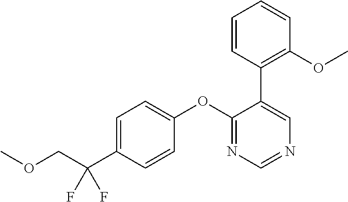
C1(OC2=CC=C(C(COC)(F)F)C=C2)=NC=NC=C1C1=C(OC)C=CC=C1
